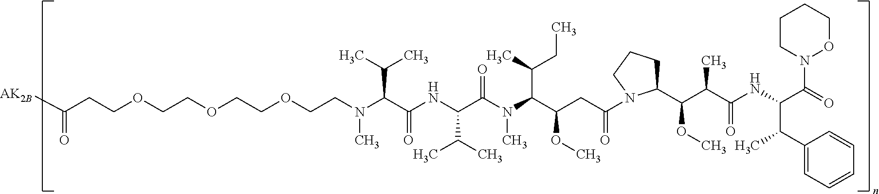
N(C(C(NC(C(N(C(C(CC(=O)N1C(C(C(C(NC(C(N2CCCCO2)=O)C(C2=CC=CC=C2)C)=O)C)OC)CCC1)OC)C(C)CC)C)=O)C(C)C)=O)C(C)C)(C)CCOCCOCCOCCC([AK2B])=O
